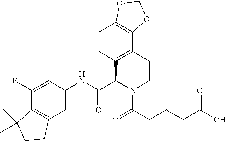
C1=CC2=C(C3=C1OCO3)CCN(C(CCCC(O)=O)=O)C2C(NC1=CC2=C(C(F)=C1)C(C)(C)CC2)=O
